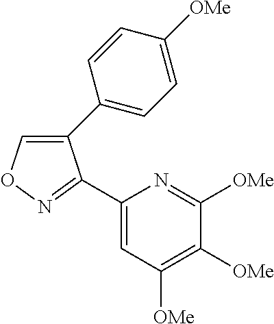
C1(C2=CC=C([OMe])C=C2)=CON=C1C1=CC([OMe])=C([OMe])C([OMe])=N1
